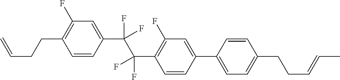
C1=CC(C(C(C2=C(F)C=C(C3=CC=C(CCC=CC)C=C3)C=C2)(F)F)(F)F)=CC(F)=C1CCC=C
